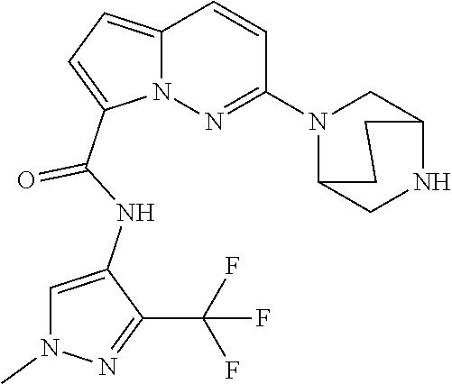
N12C(=CC=C1C(NC1=CN(C)N=C1C(F)(F)F)=O)C=CC(N1C3CNC(C1)CC3)=N2
